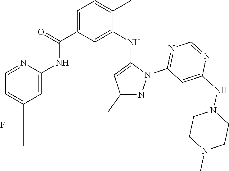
C1=NC(NC(C2=CC=C(C)C(NC3=CC(C)=NN3C3=NC=NC(NN4CCN(C)CC4)=C3)=C2)=O)=CC(C(F)(C)C)=C1
